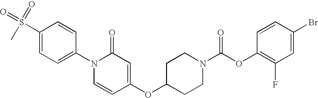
C1(S(=O)(=O)C)=CC=C(N2C=CC(OC3CCN(C(OC4=C(F)C=C(Br)C=C4)=O)CC3)=CC2=O)C=C1
